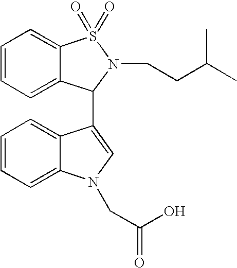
C1=CC=C2C(=C1)C(C1C3=CC=CC=C3S(=O)(=O)N1CCC(C)C)=CN2CC(=O)O
